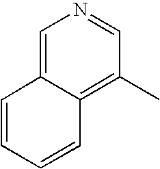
C1=CC=CC2=C(C)C=NC=C12
